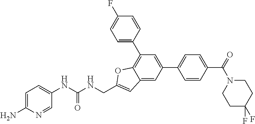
C1=C(C2=CC=C(C(=O)N3CCC(F)(F)CC3)C=C2)C=C2C(=C1C1=CC=C(F)C=C1)OC(CNC(NC1=CC=C(N)N=C1)=O)=C2
